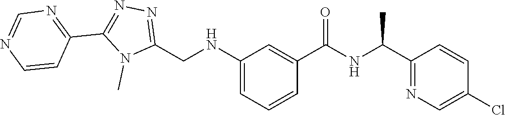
N1(C)C(CNC2=CC=CC(C(=O)NC(C3=NC=C(Cl)C=C3)C)=C2)=NN=C1C1=NC=NC=C1
